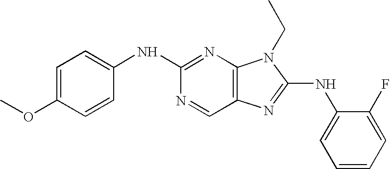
C1=C(OC)C=CC(NC2=NC3=C(C=N2)N=C(NC2=CC=CC=C2F)N3CC)=C1
